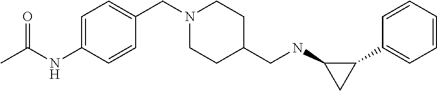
C1(C2=CC=CC=C2)C(NCC2CCN(CC3=CC=C(NC(C)=O)C=C3)CC2)C1
